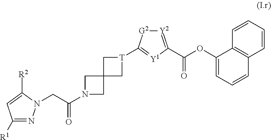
C1([R1])=NN(CC(N2CC3(C2)C[T](C2=[Y1]C(C(=O)OC4=CC=CC5=C4C=CC=C5)=[Y2][G2]2)C3)=O)C([R2])=C1
